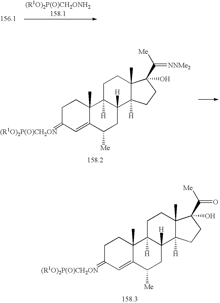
C1=C2C(C)(CCC1=[(R1O)2P(O)CH2ON])C1([H])C([H])(CC2[Me])C2([H])C(C)(CC1)C(C(=[NNMe2])[Me])(O)CC2.C1=C2C(C)(CCC1=[(R1O)2P(O)CH2ON])C1([H])C([H])(CC2[Me])C2([H])C(C)(CC1)C(C(=O)[Me])(O)CC2
